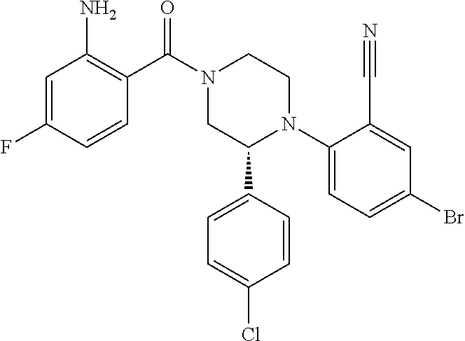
C1(C(N2CC(C3=CC=C(Cl)C=C3)N(C3=CC=C(Br)C=C3C#N)CC2)=O)=C(N)C=C(F)C=C1
